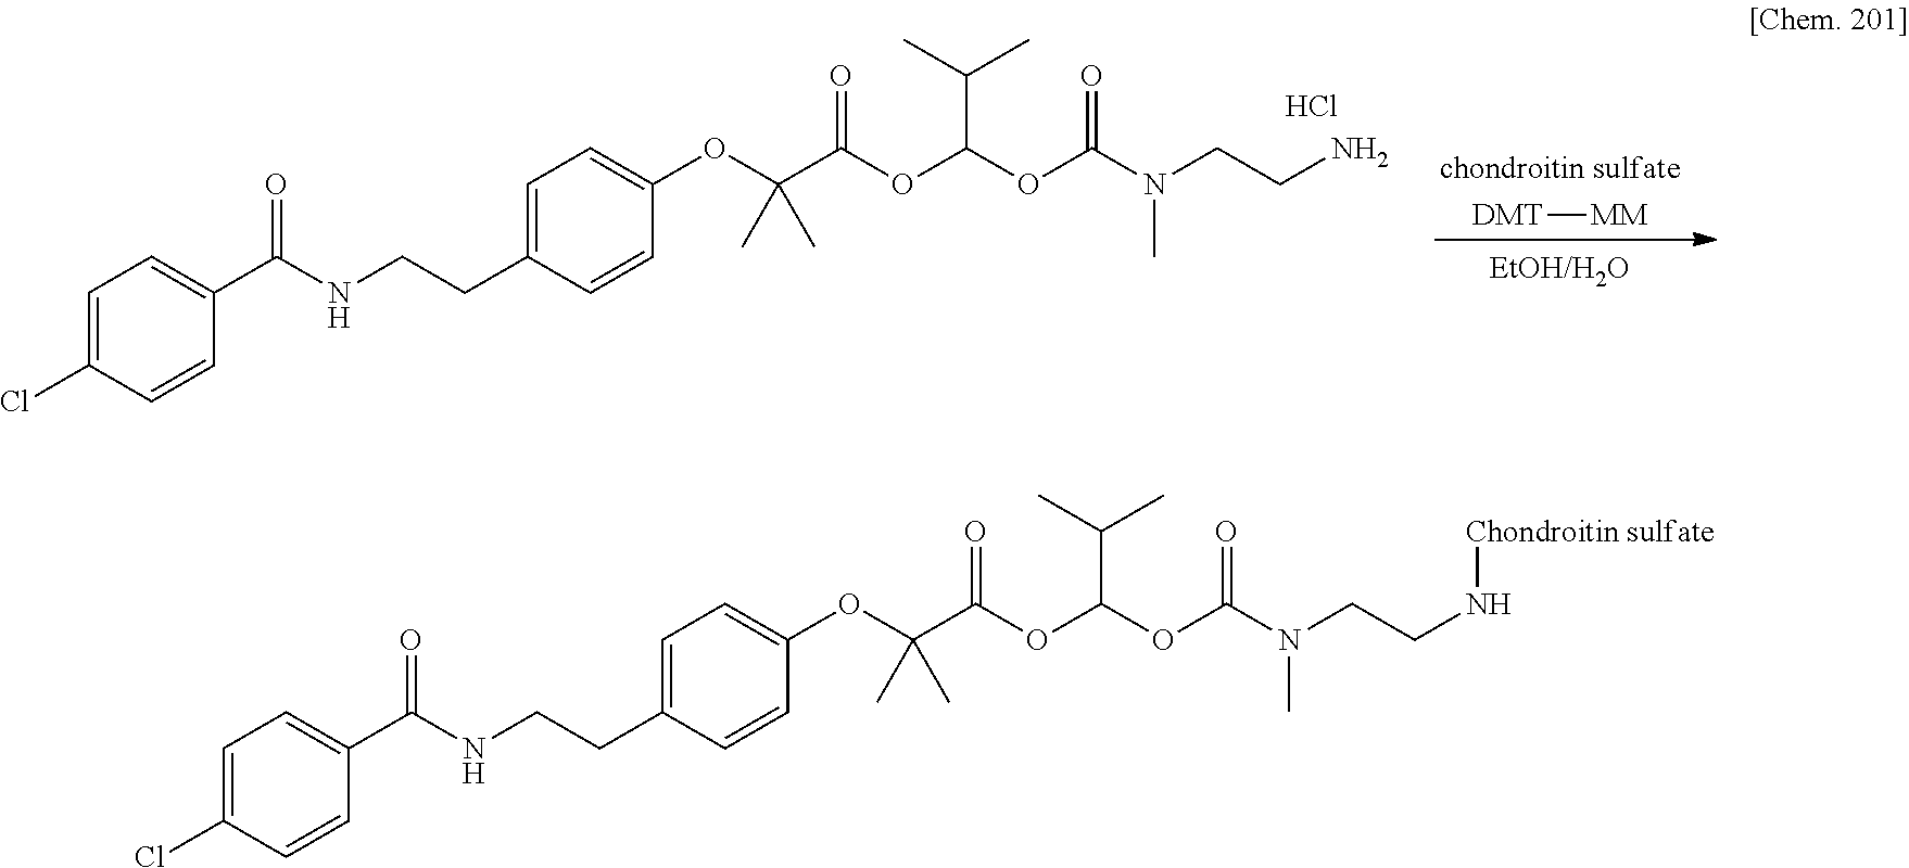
[DMT][MM].O=C(OC(C(C)C)OC(C(C)(C)OC1=CC=C(CCNC(C2=CC=C(Cl)C=C2)=O)C=C1)=O)N(CCN)C.Cl.O=C(N(CCN[Chondroitin sulfate])C)OC(OC(C(OC1=CC=C(CCNC(C2=CC=C(Cl)C=C2)=O)C=C1)(C)C)=O)C(C)C
